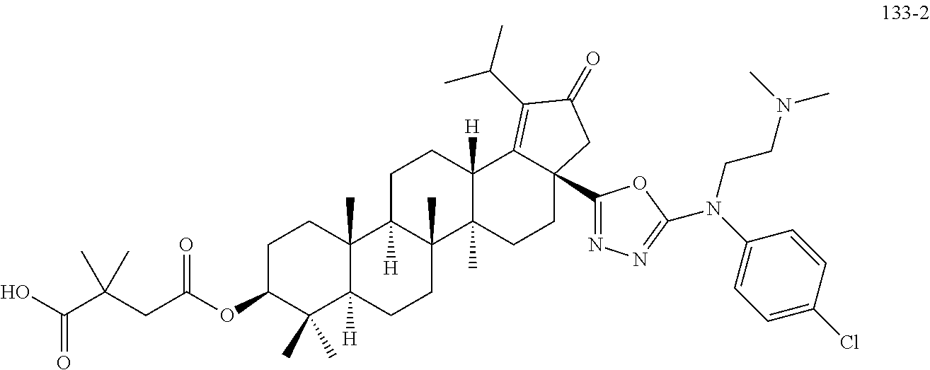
C1C(OC(CC(C(O)=O)(C)C)=O)C(C)(C)C2([H])C(C)(C1)C1([H])C(C)(CC2)C2(C)C([H])(CC1)C1=C(C(C)C)C(=O)CC1(C1=NN=C(N(C3=CC=C(Cl)C=C3)CCN(C)C)O1)CC2
